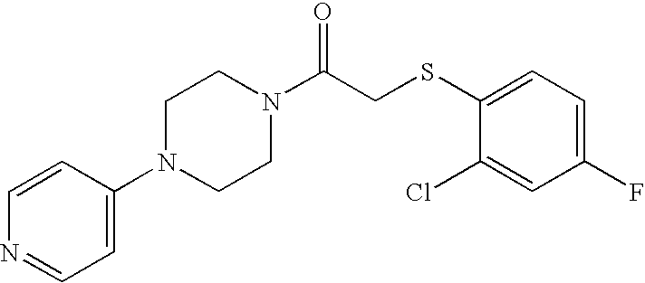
C1(N2CCN(C(CSC3=CC=C(F)C=C3Cl)=O)CC2)=CC=NC=C1
